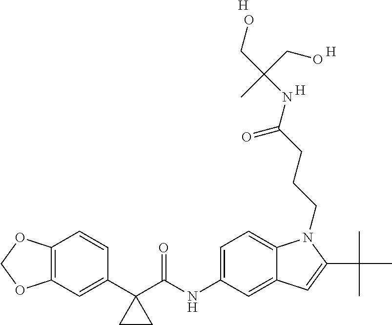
C12=C(C=C(C3(C(NC4=CC=C5C(=C4)C=C(C(C)(C)C)N5CCCC(=O)NC(CO)(C)CO)=O)CC3)C=C1)OCO2.[H].[H].[H]
